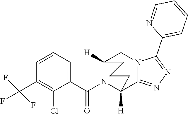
C1(C(F)(F)F)=C(Cl)C(C(N2C3([H])C4=NN=C(C5=CC=CC=N5)N4CC2([H])CCC3)=O)=CC=C1
